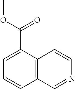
C12=C(C(C(=O)OC)=CC=C1)C=CN=C2
